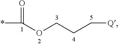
C(OCCC[Q])(*)=O
